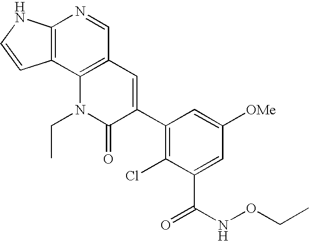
C12=C(C3=C(C=N1)C=C(C1=C(Cl)C(C(NOCC)=O)=CC([OMe])=C1)C(=O)N3CC)C=CN2
